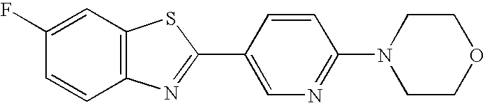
C1(F)=CC2=C(C=C1)N=C(C1=CN=C(N3CCOCC3)C=C1)S2
